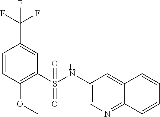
C1=CC(OC)=C(S(NC2=CN=C3C(=C2)C=CC=C3)(=O)=O)C=C1C(F)(F)F
